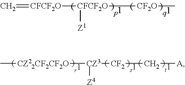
[CFCF2O]([CFCF2O]([CF2O]C)[Z1])=C.[CZ22CF2CF2O]([CZ3]([CF2]C[A])[Z4])C
